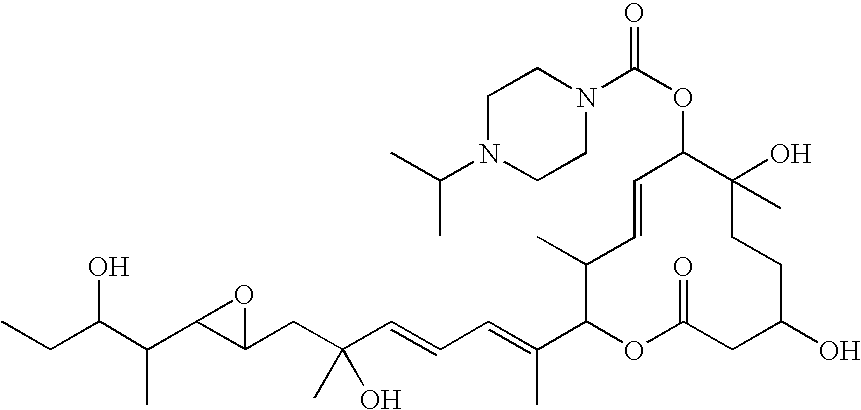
CCC(C(C1C(CC(C=CC=C(C2OC(=O)CC(O)CCC(O)(C)C(OC(N3CCN(C(C)C)CC3)=O)C=CC2C)C)(O)C)O1)C)O
